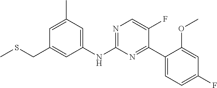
C1=C(C)C=C(NC2=NC=C(F)C(C3=CC=C(F)C=C3OC)=N2)C=C1CSC
